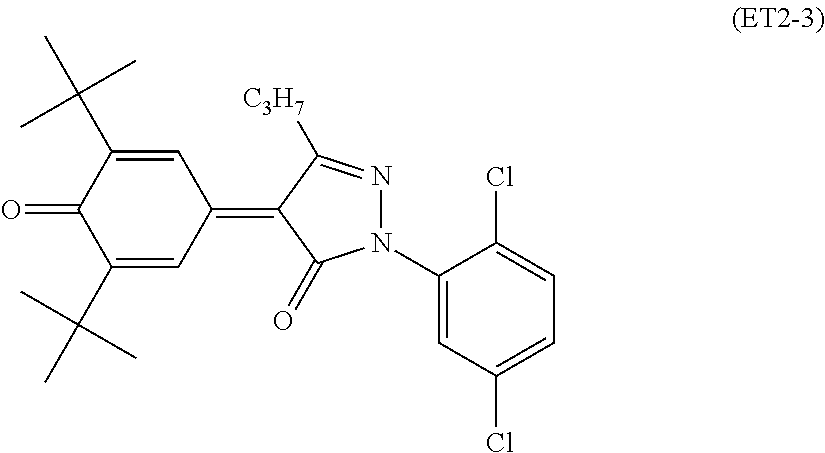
O=C1C(C(C)(C)C)=CC(=C2C(=O)N(C3=CC(Cl)=CC=C3Cl)N=C2[C3H7])C=C1C(C)(C)C
